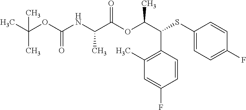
C1(C)=C(C(C(C)OC(C(NC(OC(C)(C)C)=O)C)=O)SC2=CC=C(F)C=C2)C=CC(F)=C1
